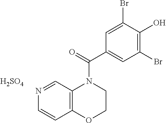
N1=CC2=C(C=C1)OCCN2C(C1=CC(Br)=C(O)C(Br)=C1)=O.[H2SO4]
